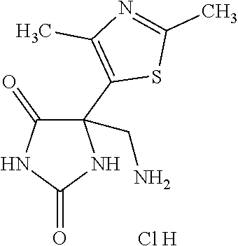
N1C(C2=C(C)N=C(C)S2)(CN)C(=O)NC1=O.[Cl H]
